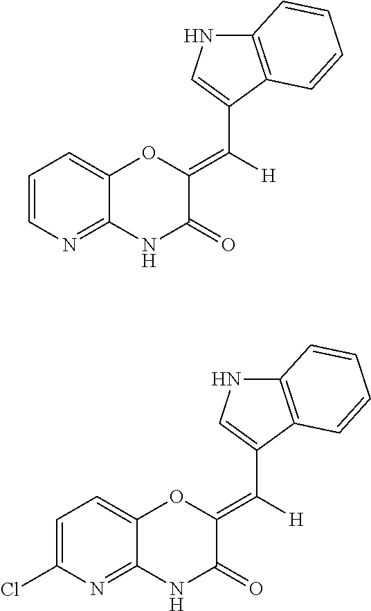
C1=CN=C2C(=C1)OC(=C(C1=CNC3=C1C=CC=C3)[H])C(=O)N2.C1=C(Cl)N=C2C(=C1)OC(=C(C1=CNC3=C1C=CC=C3)[H])C(=O)N2
